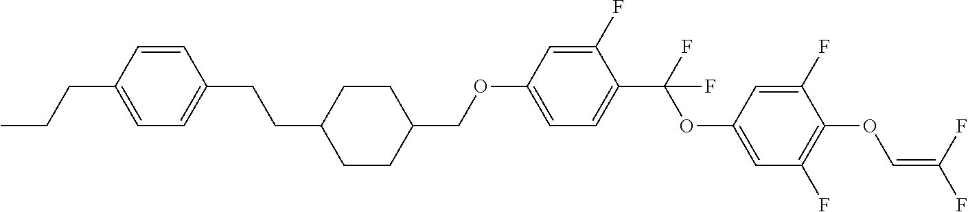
C1=CC(CCC)=CC=C1CCC1CCC(COC2=CC=C(C(F)(OC3=CC(F)=C(OC=C(F)F)C(F)=C3)F)C(F)=C2)CC1
